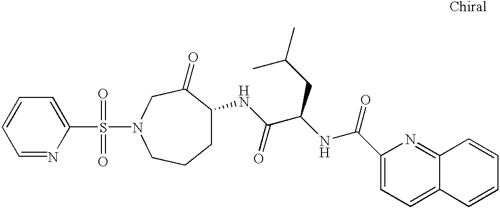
C1=NC(S(=O)(=O)N2CC(=O)C(NC(C(NC(C3=CC=C4C(=N3)C=CC=C4)=O)CC(C)C)=O)CCC2)=CC=C1
